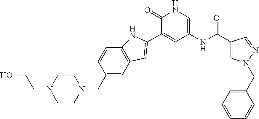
C1(C(NC2=CNC(=O)C(C3=CC4=C(C=CC(CN5CCN(CCO)CC5)=C4)N3)=C2)=O)=CN(CC2=CC=CC=C2)N=C1
